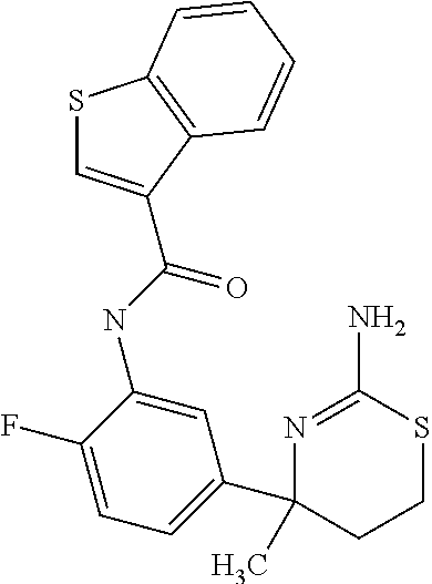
N(C1=CC(C2(C)CCSC(N)=N2)=CC=C1F)C(=O)C1=CSC2=C1C=CC=C2
